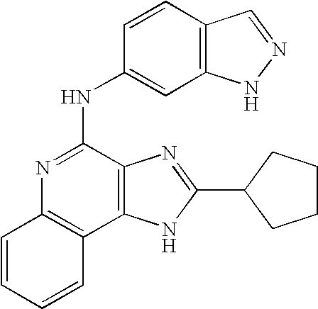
C1=CC=CC2=C1N=C(NC1=CC3=C(C=C1)C=NN3)C1=C2NC(C2CCCC2)=N1
